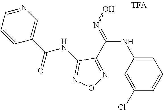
C1=C(NC(=NO)C2=NON=C2NC(C2=CN=CC=C2)=O)C=C(Cl)C=C1
